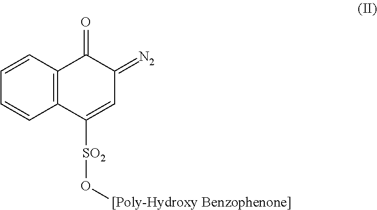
C12=C(C=CC=C1)C(=O)C(=[N2])C=C2[SO2]O[[Poly-Hydroxy Benzophenone]]
